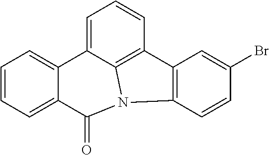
C1=CC=C2C(=C1)C1=CC=CC3=C1N(C2=O)C1=C3C=C(Br)C=C1
